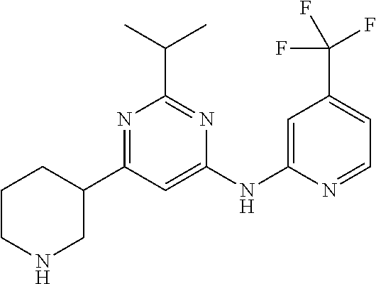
N1=C(C2CNCCC2)C=C(NC2=CC(C(F)(F)F)=CC=N2)N=C1C(C)C
